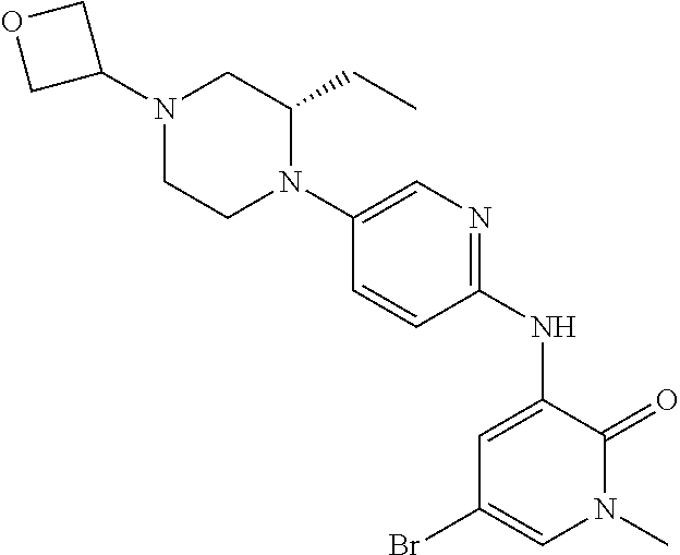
C1(N2C(CC)CN(C3COC3)CC2)=CN=C(NC2=CC(Br)=CN(C)C2=O)C=C1
